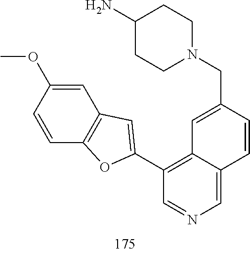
N1(CC2=CC3=C(C4=CC5=C(O4)C=CC(OC)=C5)C=NC=C3C=C2)CCC(N)CC1
